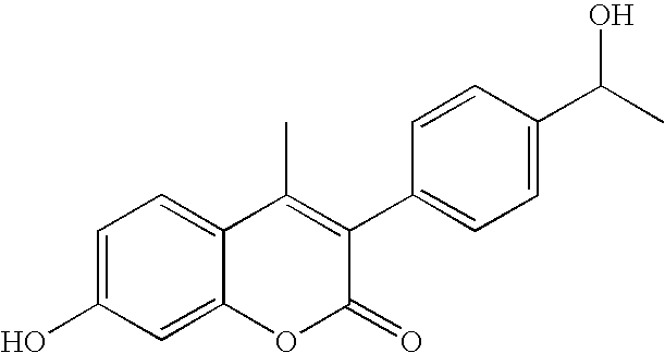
C12=CC=C(O)C=C1OC(=O)C(C1=CC=C(C(C)O)C=C1)=C2C
